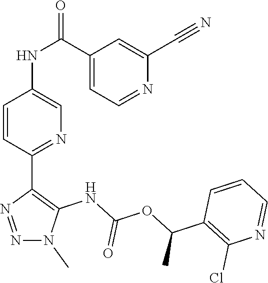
N1(C)C(NC(OC(C2=C(Cl)N=CC=C2)C)=O)=C(C2=NC=C(NC(C3=CC=NC(C#N)=C3)=O)C=C2)N=N1
